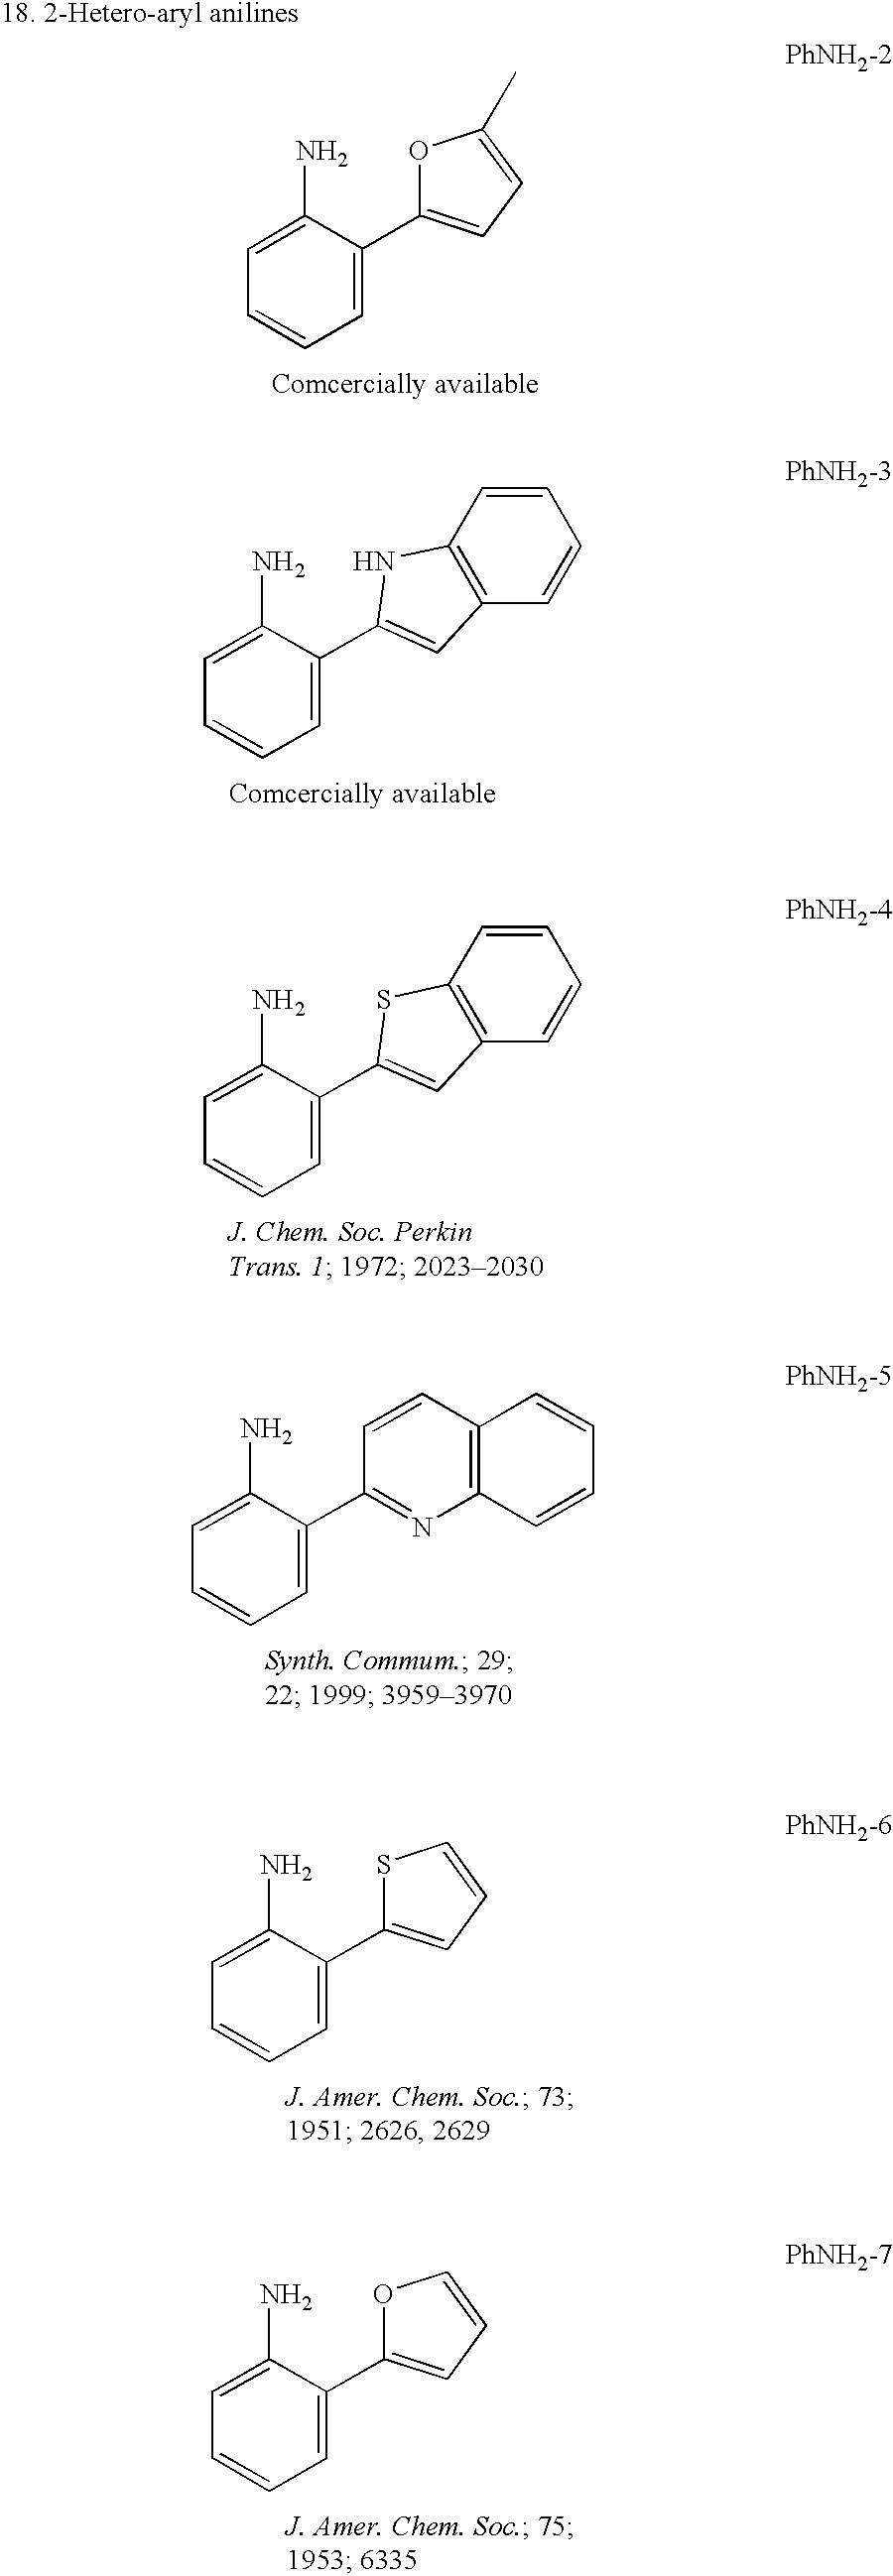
C1=C(C2=CC=C(C)O2)C(N)=CC=C1.C1=C(C2=CC3=C(N2)C=CC=C3)C(N)=CC=C1.C1=C(C2=CC3=C(S2)C=CC=C3)C(N)=CC=C1.C1=C(C2=NC3=C(C=C2)C=CC=C3)C(N)=CC=C1.C1=C(C2=CC=CS2)C(N)=CC=C1.C1=C(C2=CC=CO2)C(N)=CC=C1
